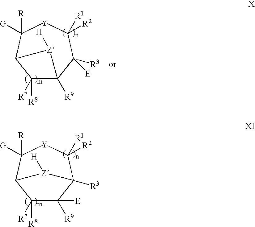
[R3]C1([E])C2([R9])C([R7])([R8])C(C([G])([R])[Y]C1([R2])[R1])[Z]2[H].[R3]C12C([R9])([E])C([R7])([R8])C(C([G])([R])[Y]C1([R2])[R1])[Z]2[H]
